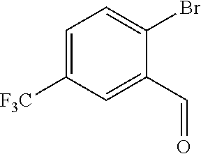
C1=C([F3C])C=C(C=O)C(Br)=C1
